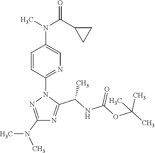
C1=CC(N2N=C(N(C)C)N=C2C(NC(OC(C)(C)C)=O)C)=NC=C1N(C)C(C1CC1)=O
